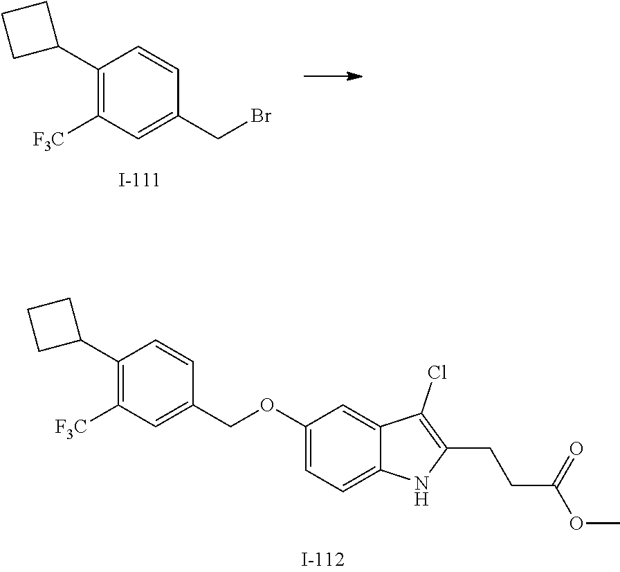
C1(C2CCC2)=C([F3C])C=C(CBr)C=C1.C1(C2CCC2)=C([F3C])C=C(COC2=CC=C3C(=C2)C(Cl)=C(CCC(OC)=O)N3)C=C1
